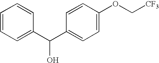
C1=CC=C(C(C2=CC=C(OC[CF3])C=C2)O)C=C1
